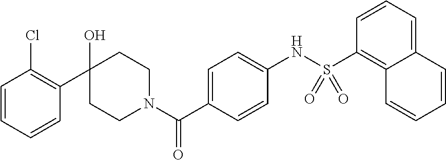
C1=CC=CC(C2(O)CCN(C(C3=CC=C(NS(C4=C5C(=CC=C4)C=CC=C5)(=O)=O)C=C3)=O)CC2)=C1Cl
